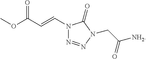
COC(C=CN1N=NN(CC([NH2])=O)C1=O)=O
